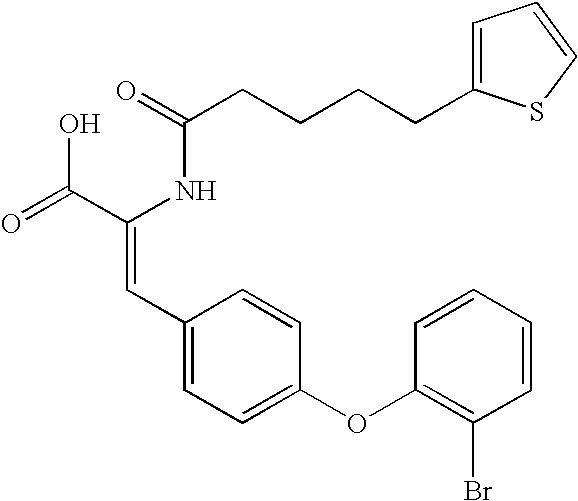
C(=O)(NC(C(=O)O)=CC1=CC=C(OC2=C(Br)C=CC=C2)C=C1)CCCCC1=CC=CS1
